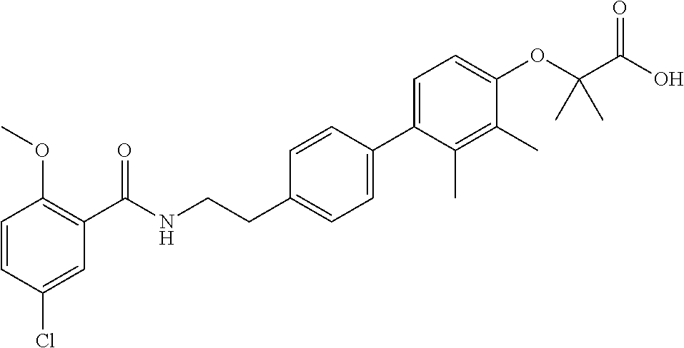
C1=CC(Cl)=CC(C(NCCC2=CC=C(C3=CC=C(OC(C(O)=O)(C)C)C(C)=C3C)C=C2)=O)=C1OC
